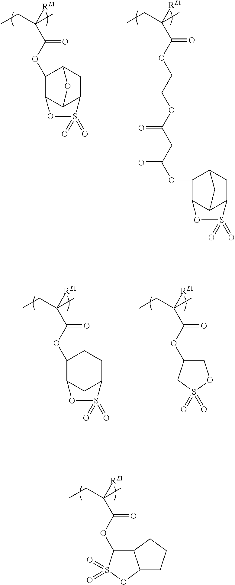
O(C(C([RL1])(CC)C)=O)C1C2C(OS1(=O)=O)CCC2.O(C(C([RL1])(CC)C)=O)C1C2C3C(CC1O3)S(=O)(=O)O2.O(C(C([RL1])(CC)C)=O)CCOC(CC(OC1C2C3C(CC1C3)S(=O)(=O)O2)=O)=O.O(C(C([RL1])(CC)C)=O)C1C2CC(CC1)S(=O)(=O)O2.O(C(C([RL1])(CC)C)=O)C1COS(=O)(=O)C1
